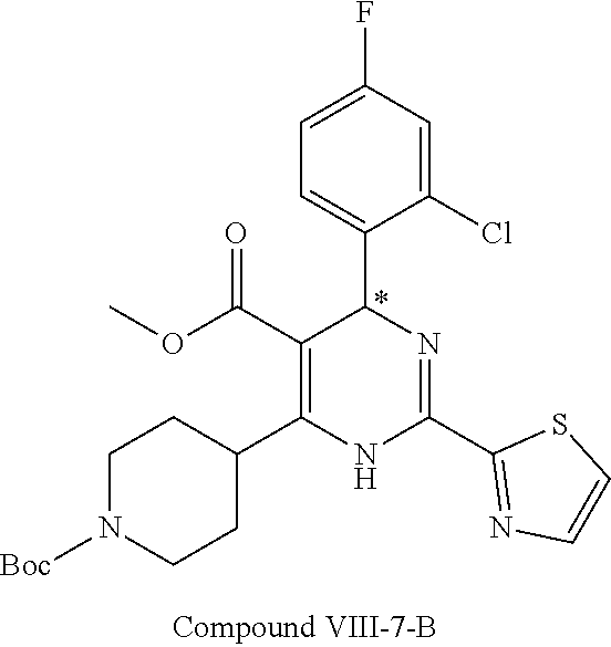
C1=C(Cl)C(C2N=C(C3=NC=CS3)NC(C3CCN([Boc])CC3)=C2C(OC)=O)=CC=C1F
